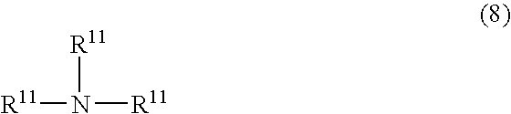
N([R11])([R11])[R11]
